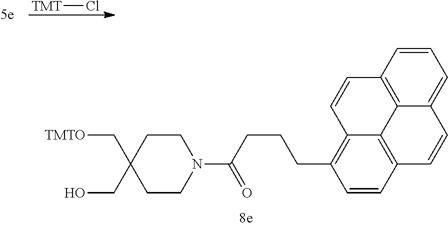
C1CC(C[TMTO])(CO)CCN1C(=O)CCCC1=C2C3=C(C=C1)C=CC1=CC=CC(=C31)C=C2.[TMT]Cl
